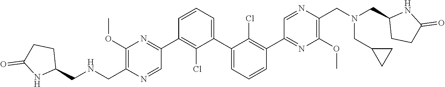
C1(C2=NC(OC)=C(CNCC3CCC(=O)N3)N=C2)=C(Cl)C(C2=CC=CC(C3=NC(OC)=C(CN(CC4CCC(=O)[HN]4)CC4CC4)N=C3)=C2Cl)=CC=C1
